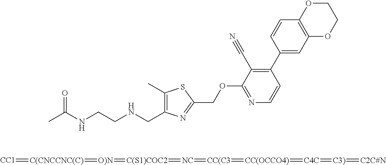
CC(NCCNCC1=C(C)SC(COC2=NC=CC(C3=CC4=C(C=C3)OCCO4)=C2C#N)=N1)=O.[CC1]=[C(CNCCNC(C)]=[O)N]=[C(S1)COC2]=[NC]=[CC(C3]=[CC(OCCO4)]=[C4C]=[C3)]=[C2C#N]
